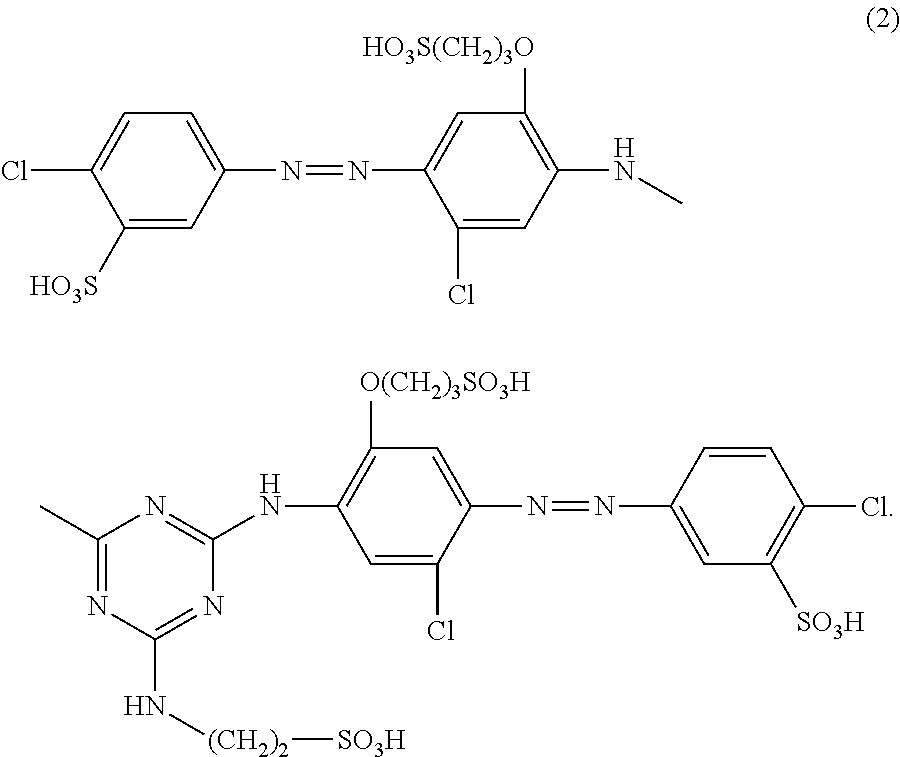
CNC1=C([HO3S(CH2)3O])C=C(N=NC2=CC=C(Cl)C([HO3S])=C2)C(Cl)=C1.C1=C(Cl)C(N=NC2=CC([SO3H])=C(Cl)C=C2)=CC([O(CH2)3SO3H])=C1NC1=NC(C)=NC(N[(CH2)2][SO3H])=N1
